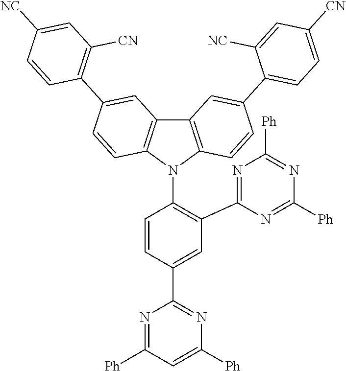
C1=C(C2=NC([Ph])=CC([Ph])=N2)C=CC(N2C3=C(C4=C2C=CC(C2=C([CN])C=C([NC])C=C2)=C4)C=C(C2=CC=C([CN])C=C2[NC])C=C3)=C1C1=NC([Ph])=NC([Ph])=N1
